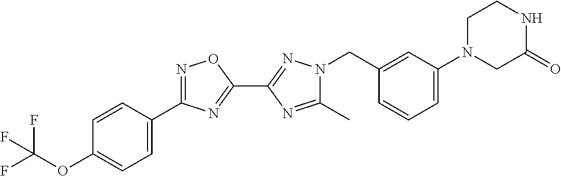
C1(C)=NC(C2=NC(C3=CC=C(OC(F)(F)F)C=C3)=NO2)=NN1CC1=CC(N2CC(=O)NCC2)=CC=C1
